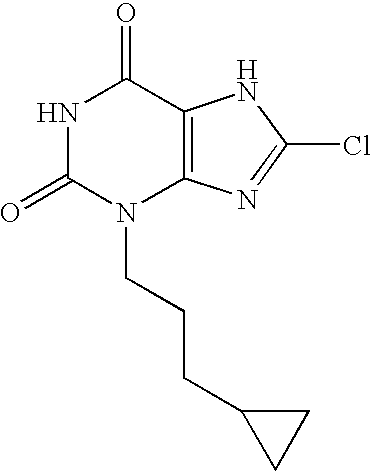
N1C(=O)N(CCCC2CC2)C2=C(C1=O)NC(Cl)=N2
